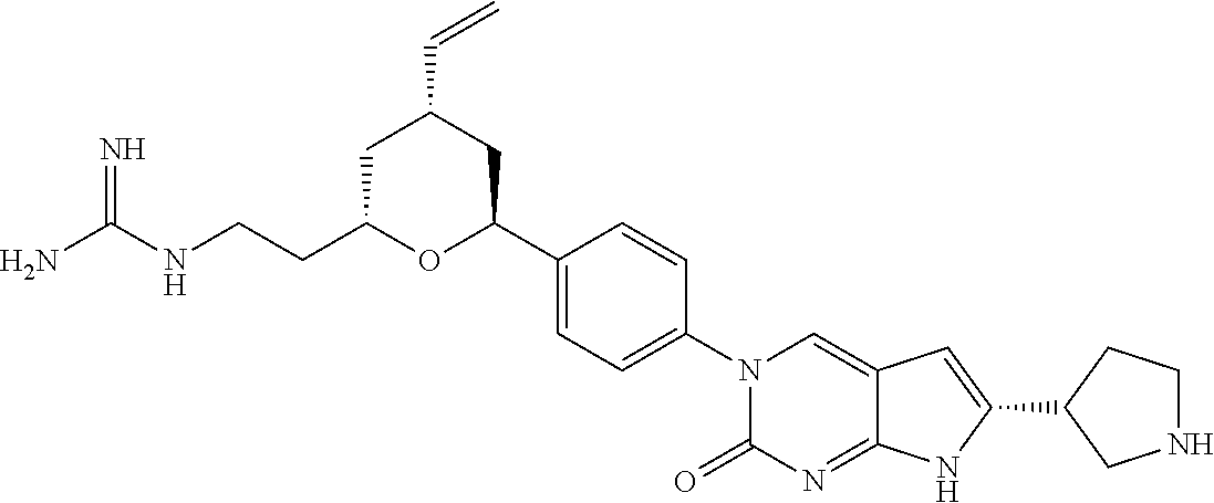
NC(NCCC1OC(C2=CC=C(N3C(=O)N=C4C(=C3)C=C(C3CNCC3)N4)C=C2)CC(C=C)C1)=N
